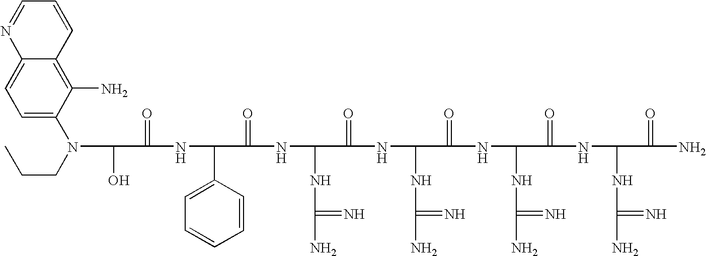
OC(C(=O)NC(C1=CC=CC=C1)C(=O)NC(NC(N)=N)C(=O)NC(NC(N)=N)C(=O)NC(NC(N)=N)C(=O)NC(NC(N)=N)C(=O)N)N(CCC)C1=CC=C2C(=C1N)C=CC=N2
